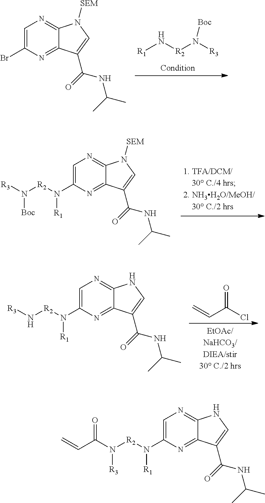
[R1]N[R2]N([R3])[Boc].C12=NC=C(Br)N=C1C(C(=O)NC(C)C)=CN2[SEM].C12=NC=C(N([R2]N([R3])[Boc])[R1])N=C1C(C(=O)NC(C)C)=CN2[SEM].O=C(Cl)C=C.C12=NC=C(N([R2]N[R3])[R1])N=C1C(C(=O)NC(C)C)=CN2.C12=NC=C(N([R2]N(C(=O)C=C)[R3])[R1])N=C1C(C(=O)NC(C)C)=CN2
